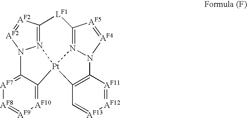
[Pt]123C4=[AF10][AF9]=[AF8][AF7]=C4N4N1=C([AF2]=[AF2]4)[LF1]C1=N2N(C2=C3C=[AF13][AF12]=[AF11]2)[AF4]=[AF5]1
